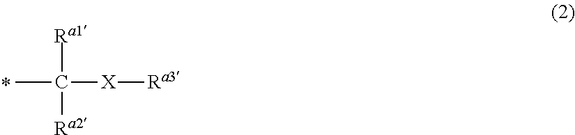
CC([X][Ra3])([Ra1])[Ra2]
